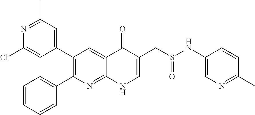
N1=C(C)C=C(C2=C(C3=CC=CC=C3)N=C3C(=C2)C(=O)C(CS(NC2=CN=C(C)C=C2)=O)=CN3)C=C1Cl
